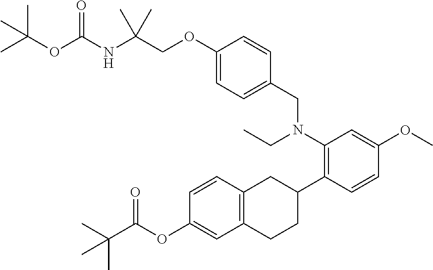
C1(OCC(NC(=O)OC(C)(C)C)(C)C)=CC=C(CN(CC)C2=C(C3CC4=C(CC3)C=C(OC(C(C)(C)C)=O)C=C4)C=CC(OC)=C2)C=C1
